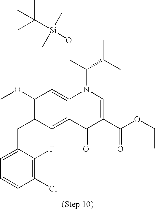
C1(OC)=C(CC2=CC=CC(Cl)=C2F)C=C2C(=C1)N(C(C(C)C)CO[Si](C)(C)C(C)(C)C)C=C(C(OCC)=O)C2=O
